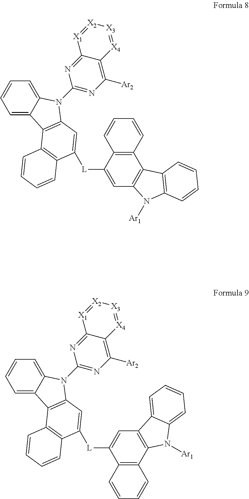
C1=C2C(=CC=C1)N(C1=NC([Ar2])=C3C(=N1)[X1]=[X2][X3]=[X4]3)C1=C2C2=C(C([L]C3=CC4=C(C5=C3C=CC=C5)C3=C(N4[Ar1])C=CC=C3)=C1)C=CC=C2.C1=C2C(=CC=C1)N(C1=NC([Ar2])=C3C(=N1)[X1]=[X2][X3]=[X4]3)C1=C2C2=C(C([L]C3=CC4=C(C5=C3C=CC=C5)N([Ar1])C3=CC=CC=C43)=C1)C=CC=C2
